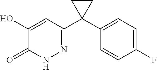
C1=C(C2(C3=NNC(=O)C(O)=C3)CC2)C=CC(F)=C1
